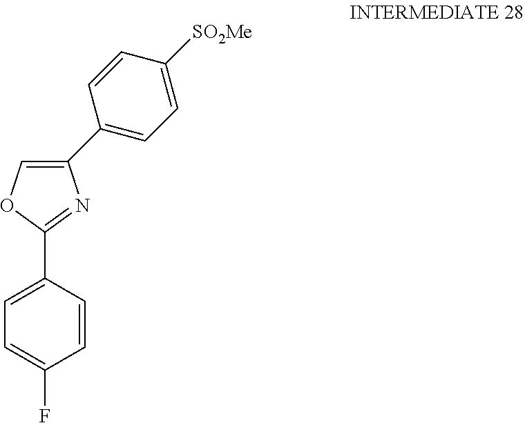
C1=CC(C2=NC(C3=CC=C([SO2Me])C=C3)=CO2)=CC=C1F
